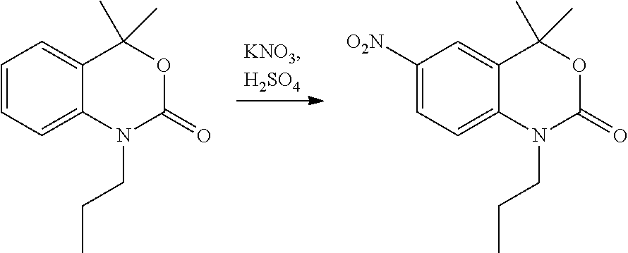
C1=CC=C2C(=C1)C(C)(C)OC(=O)N2CCC.C1([O2N])=CC=C2C(=C1)C(C)(C)OC(=O)N2CCC
